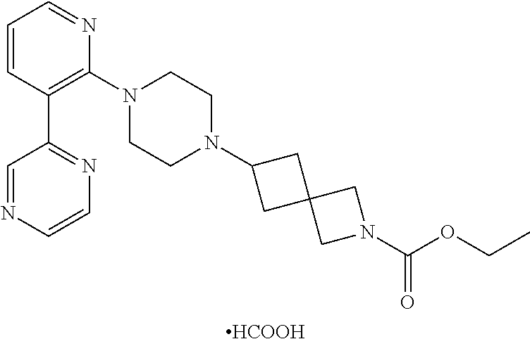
C1=CC(C2=NC=CN=C2)=C(N2CCN(C3CC4(C3)CN(C(=O)OCC)C4)CC2)N=C1.[HCOOH]
